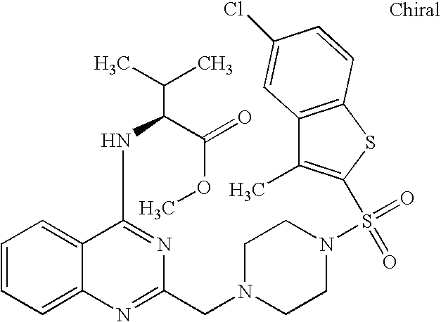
C1=CC=C2C(=C1)C(NC(C(OC)=O)C(C)C)=NC(CN1CCN(S(=O)(C3=C(C)C4=C(S3)C=CC(Cl)=C4)=O)CC1)=N2
